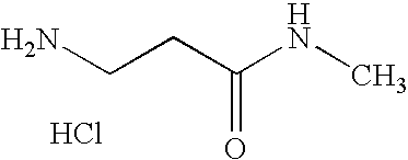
NCCC(NC)=O.Cl
